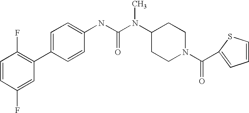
C1=CC(F)=CC(C2=CC=C(NC(N(C3CCN(C(=O)C4=CC=CS4)CC3)C)=O)C=C2)=C1F
